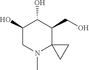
C1(O)CN(C)C2(C(CO)C1O)CC2
